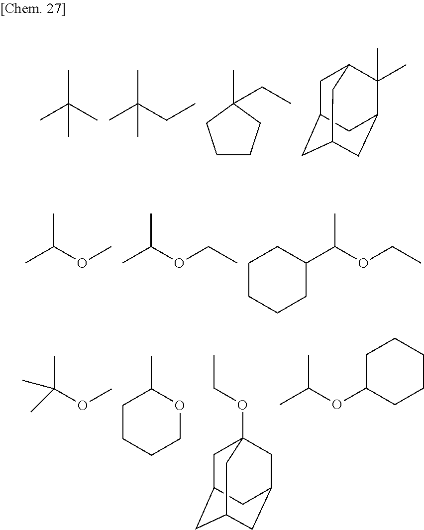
CC(C)(C)C.CC(CC)(C)C.CC1(CC)CCCC1.C1C2CC3CC(C(C)(C)C1C3)C2.CC(OC)C.CC(OCC)C.CC(OCC)C1CCCCC1.CC(OC)(C)C.CC1OCCCC1.CC(OC1CCCCC1)C.CCOC12CC3CC(CC(C1)C3)C2
